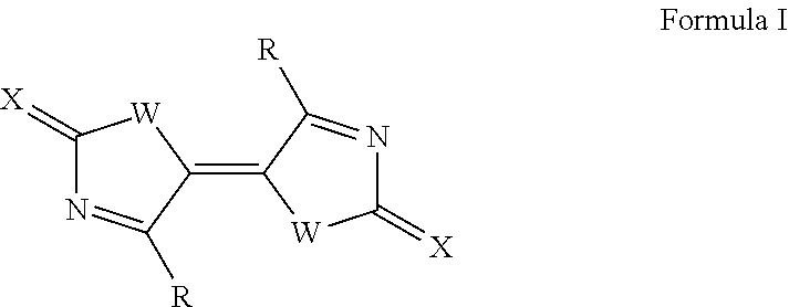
C1(=C2[W]C(=[X])N=C2[R])[W]C(=[X])N=C1[R]
